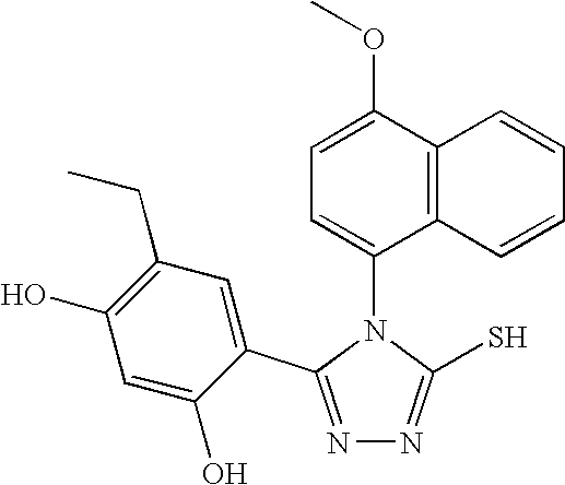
N1=C(C2=CC(CC)=C(O)C=C2O)N(C2=CC=C(OC)C3=C2C=CC=C3)C(S)=N1
